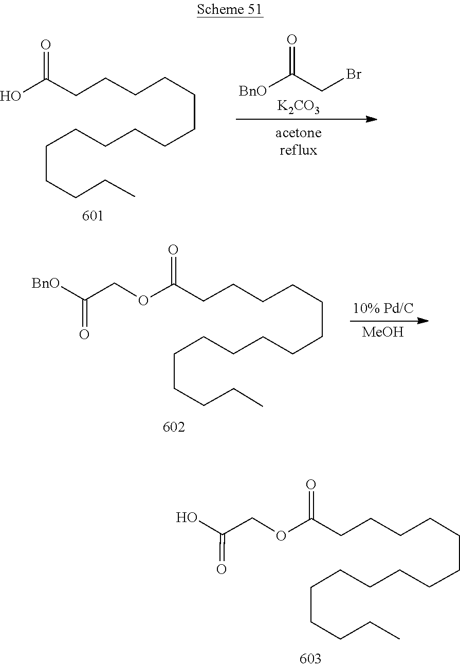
C(CCC)CCCCCCCCCCCC(O)=O.C(CBr)(=O)[BnO].[K2CO3].C(=O)(COC(CCCCCCCCCCCCCCC)=O)[BnO].[MeOH].OC(=O)COC(CCCCCCCCCCCCCCC)=O
